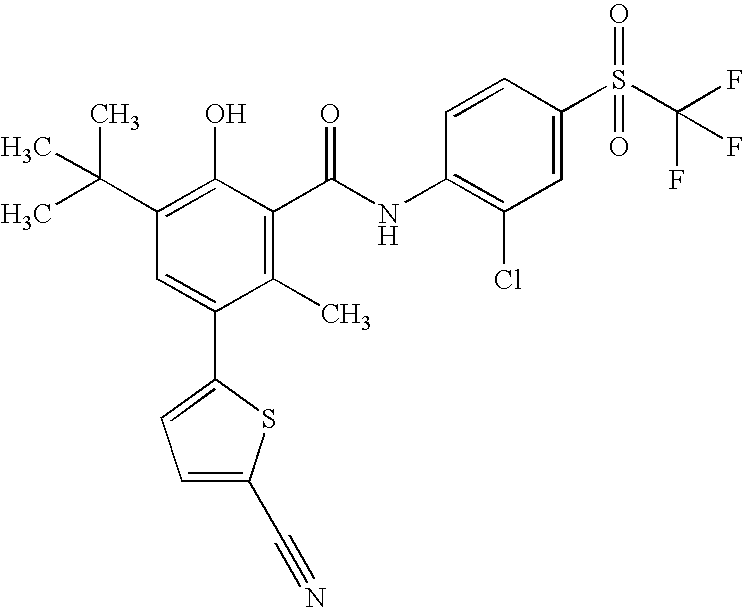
C1(C(C)(C)C)=C(O)C(C(NC2=C(Cl)C=C(S(C(F)(F)F)(=O)=O)C=C2)=O)=C(C)C(C2=CC=C(C#N)S2)=C1
